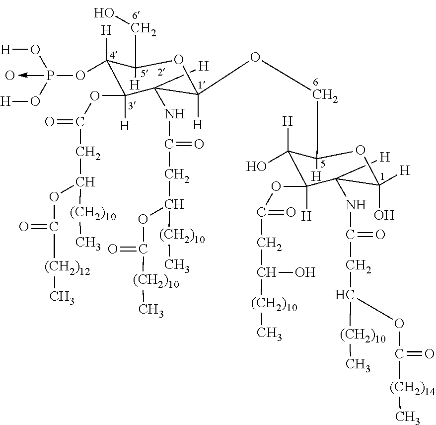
[H]C1(NC(=O)CC([(CH2)10]C)OC(=O)[(CH2)10]C)C(OC(=O)CC([(CH2)10]C)OC(=O)[(CH2)12]C)([H])C([H])(OP(->O)(O[H])O[H])C([H])(CO)OC1(OCC1([H])C([H])(O)C(OC(CC([(CH2)10]C)O)=O)([H])C([H])(NC(=O)CC([(CH2)10]C)OC(=O)[(CH2)14]C)C([H])(O)O1)[H]
